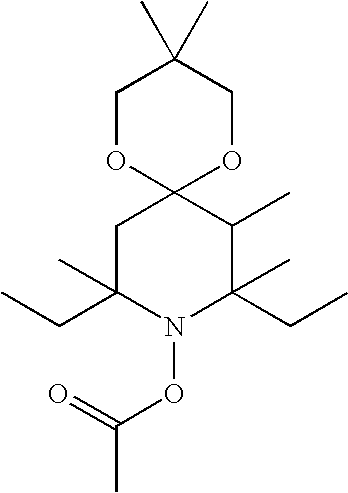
C1C(CC)(C)N(OC(=O)C)C(C)(CC)C(C)C12OCC(C)(C)CO2
